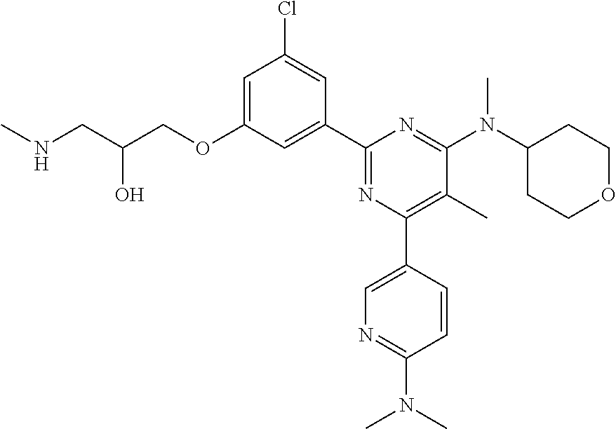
C1=C(OCC(CNC)O)C=C(C2=NC(C3=CN=C(N(C)C)C=C3)=C(C)C(N(C3CCOCC3)C)=N2)C=C1Cl
